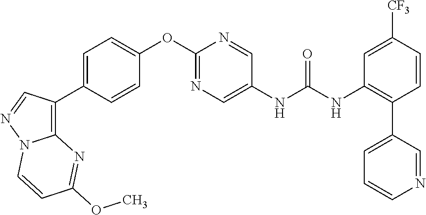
C1=C(C2=C3N(N=C2)C=CC(OC)=N3)C=CC(OC2=NC=C(NC(NC3=C(C4=CC=CN=C4)C=CC([CF3])=C3)=O)C=N2)=C1
